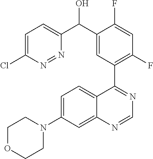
C1=C(Cl)N=NC(C(C2=CC(C3=NC=NC4=CC(N5CCOCC5)=CC=C34)=C(F)C=C2F)O)=C1
